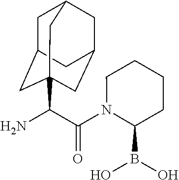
NC(C(N1C(B(O)O)CCCC1)=O)C12CC3CC(CC(C1)C3)C2
